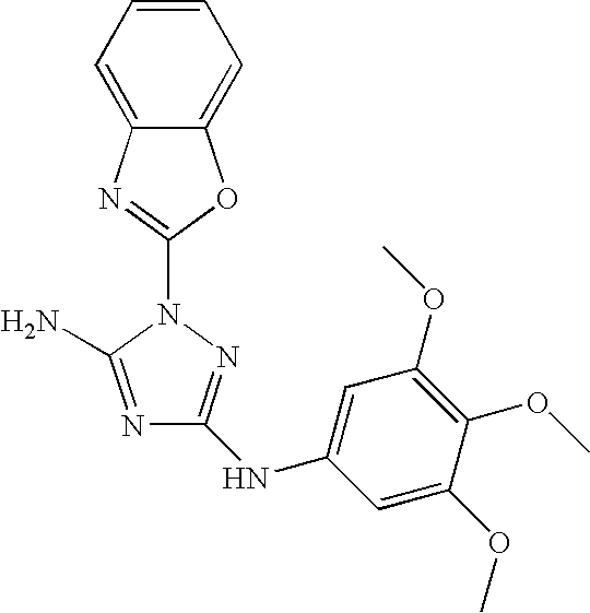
N1=C(N)N(C2=NC3=CC=CC=C3O2)N=C1NC1=CC(OC)=C(OC)C(OC)=C1
